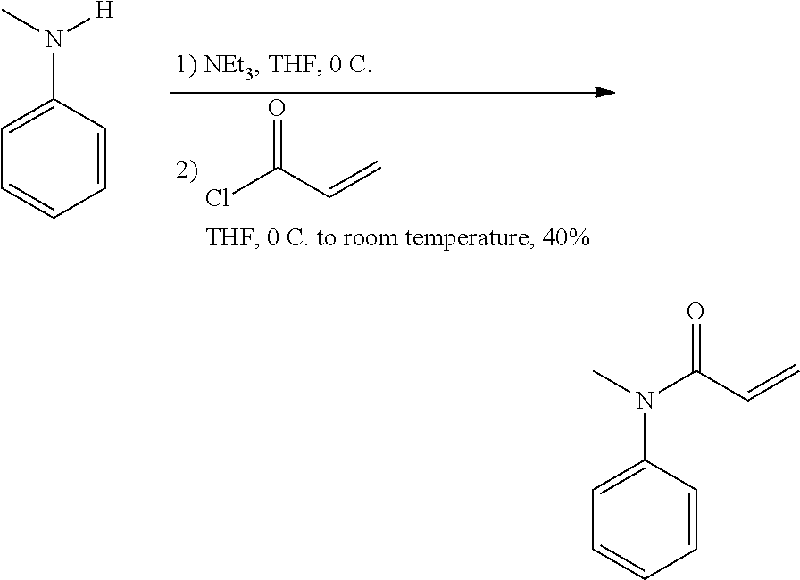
ClC(C=C)=O.C1=CC(N(C)[H])=CC=C1.C1=CC(N(C)C(C=C)=O)=CC=C1
